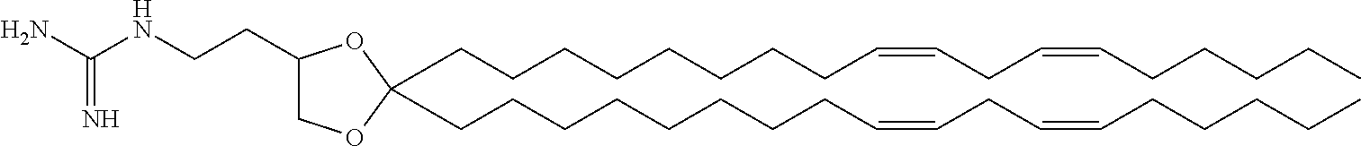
C(CCCCCCC=CCC=CCCCCC)CC1(CCCCCCCCC=CCC=CCCCCC)OC(CCNC(N)=N)CO1
